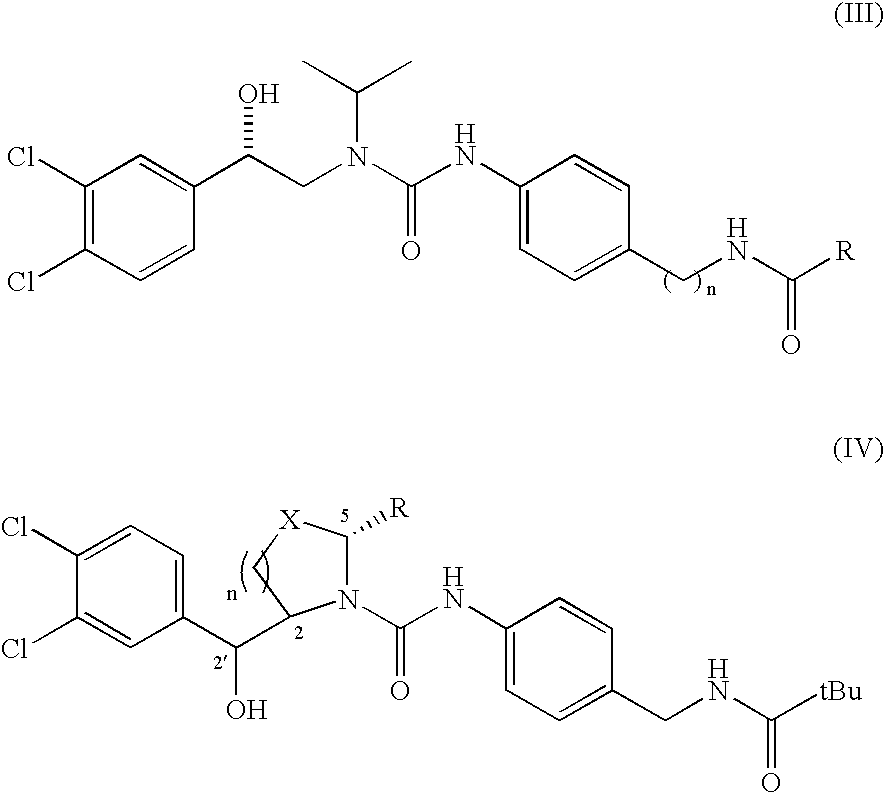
C1(Cl)=C(Cl)C=CC(C(CN(C(NC2=CC=C(CNC([R])=O)C=C2)=O)C(C)C)O)=C1.C1(Cl)=CC=C(C(O)C2N(C(NC3=CC=C(CNC([tBu])=O)C=C3)=O)C([R])[X]C2)C=C1Cl
